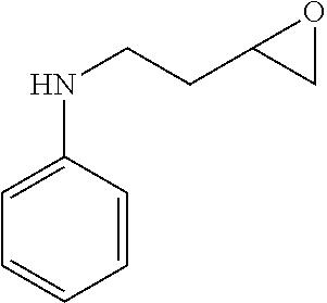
N(C1=CC=CC=C1)CCC1CO1
